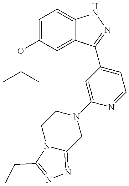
CC(C)OC1=CC=C2C(=C1)C(C1=CC=NC(N3CCN4C(=NN=C4CC)C3)=C1)=NN2
